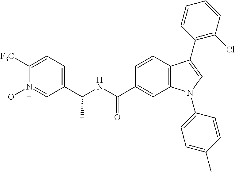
C1(C(NC(=O)C2=CC3=C(C=C2)C(C2=C(Cl)C=CC=C2)=CN3C2=CC=C(C)C=C2)C)=CC=C([F3C])N(O)=C1
